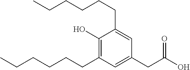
C1(CC(O)=O)=CC(CCCCCC)=C(O)C(CCCCCC)=C1
